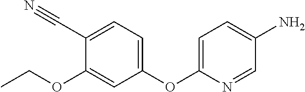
C1(OC2=CC=C(N)C=N2)=CC=C(C#N)C(OCC)=C1
